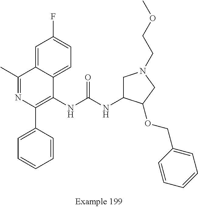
N(C(NC1CN(CCOC)CC1OCC1=CC=CC=C1)=O)C1=C(C2=CC=CC=C2)N=C(C)C2=CC(F)=CC=C12
